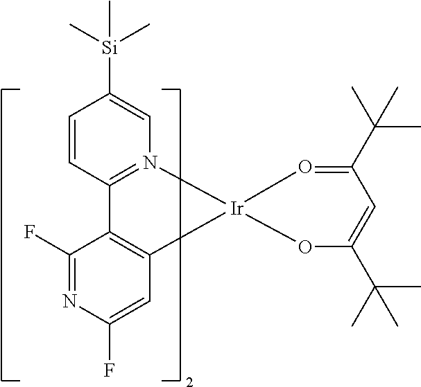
C1=CC2=N(C=C1[Si](C)(C)C)[Ir]1(C3=C2C(F)=NC(F)=C3)O=C(C(C)(C)C)C=C(C(C)(C)C)O1
